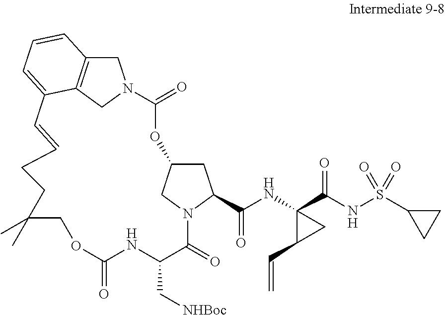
C1(=O)OC2CC(C(=O)NC3(C(NS(C4CC4)(=O)=O)=O)C(C=C)C3)N(C2)C(=O)C(C[NHBoc])NC(=O)OCC(C)(C)CCC=CC2=CC=CC3=C2CN1C3
